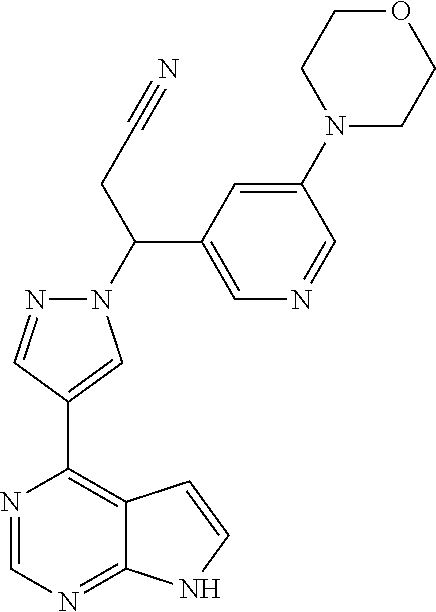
N1=CN=C2C(=C1C1=CN(C(CC#N)C3=CN=CC(N4CCOCC4)=C3)N=C1)C=CN2
